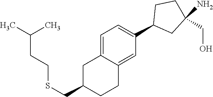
C1=C2C(=CC(C3CC(N)(CO)CC3)=C1)CCC(CSCCC(C)C)C2
